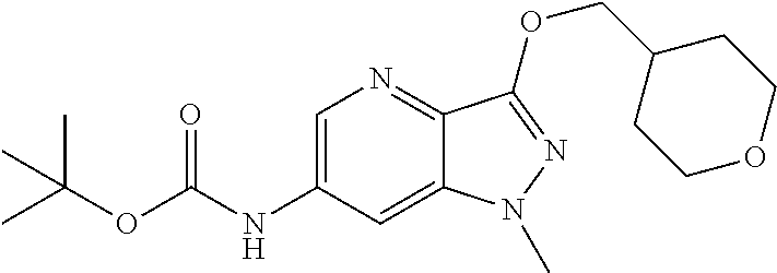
C1=C(NC(OC(C)(C)C)=O)C=C2C(=N1)C(OCC1CCOCC1)=NN2C
